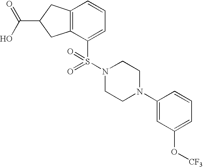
C(C1CC2=C(C1)C=CC=C2S(=O)(N1CCN(C2=CC(O[CF3])=CC=C2)CC1)=O)(O)=O
